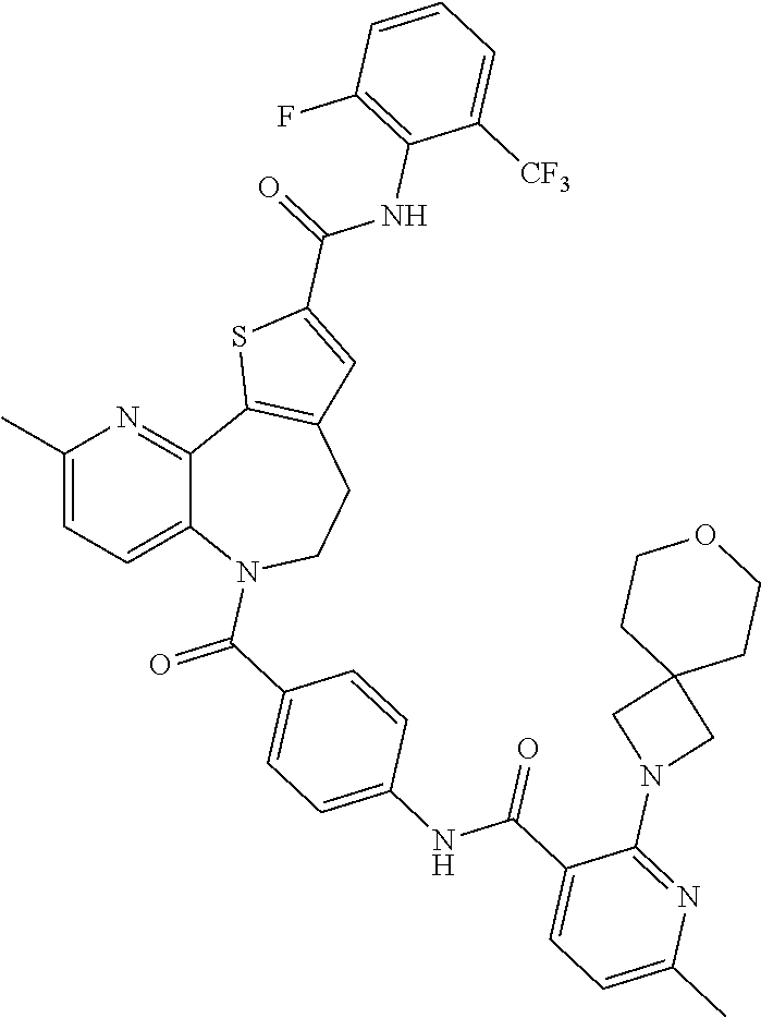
C12=CC=C(C)N=C1C1=C(CCN2C(=O)C2=CC=C(NC(C3=CC=C(C)N=C3N3CC4(C3)CCOCC4)=O)C=C2)C=C(C(=O)NC2=C(F)C=CC=C2[CF3])S1
